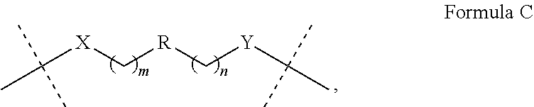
[R](C[X]C(C)(C)C)C[Y]C(C)(C)C
